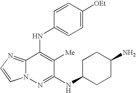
C12=NC=CN1N=C(NC1CCC(N)CC1)C([Me])=C2NC1=CC=C([OEt])C=C1
